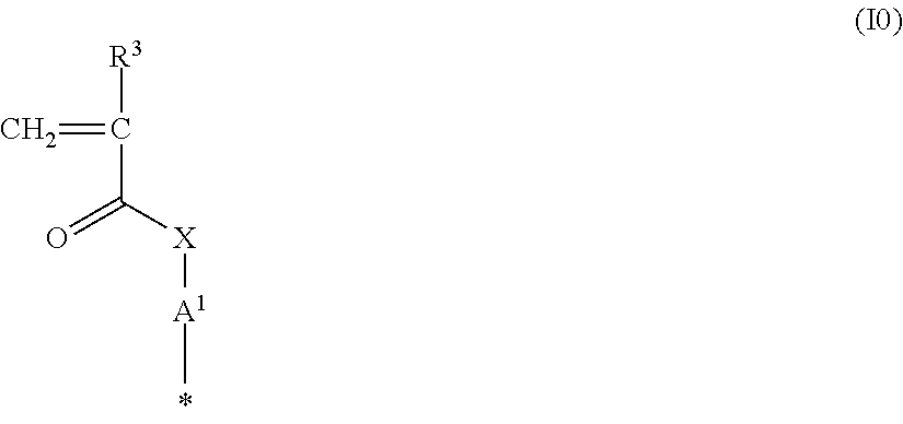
C=C([R3])C([X][A1]C)=O
